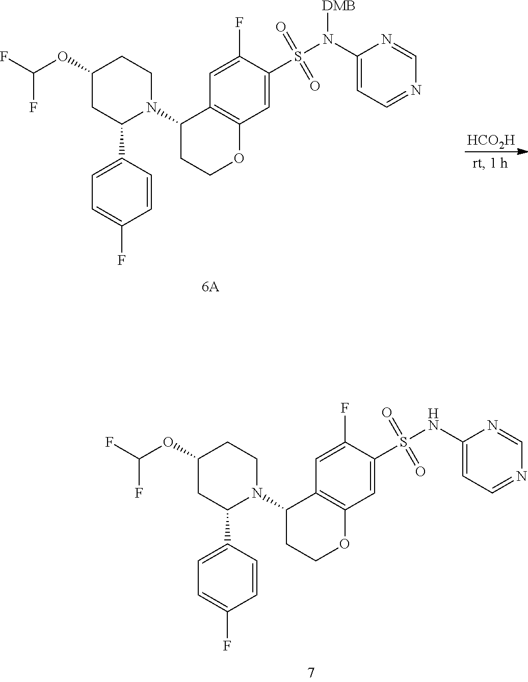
C1=C(F)C(S(NC2=CC=NC=N2)(=O)=O)=CC2=C1C(N1C(C3=CC=C(F)C=C3)CC(OC(F)F)CC1)CCO2.C1=C(F)C(S(N(C2=CC=NC=N2)[DMB])(=O)=O)=CC2=C1C(N1C(C3=CC=C(F)C=C3)CC(OC(F)F)CC1)CCO2.[HCO2H]
